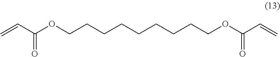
C=CC(OCCCCCCCCCOC(=O)C=C)=O
